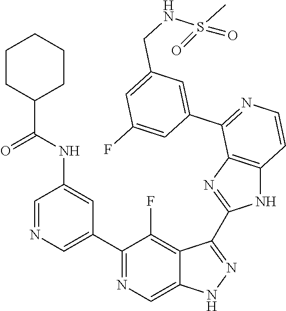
C1=NC=C(C2=NC=C3C(=C2F)C(C2=NC4=C(N2)C=CN=C4C2=CC(CNS(C)(=O)=O)=CC(F)=C2)=NN3)C=C1NC(C1CCCCC1)=O
